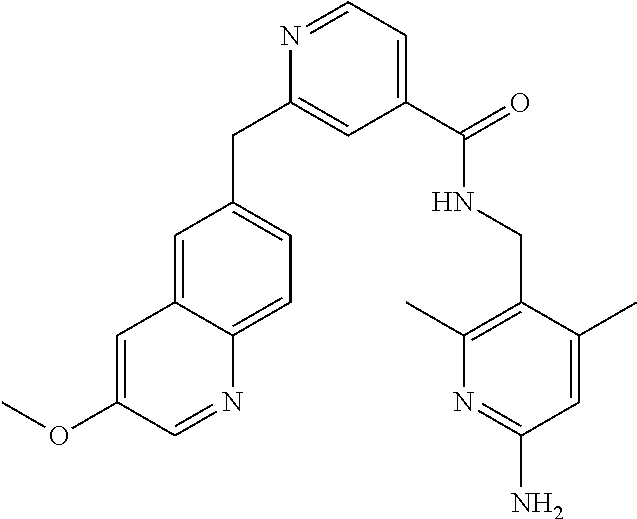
C1=C2C(=CC=C1CC1=CC(C(NCC3=C(C)N=C(N)C=C3C)=O)=CC=N1)N=CC(OC)=C2
